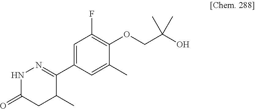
C1(C2=NNC(=O)CC2C)=CC(F)=C(OCC(C)(C)O)C(C)=C1
